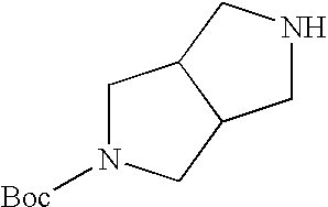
C1N([Boc])CC2C1CNC2
